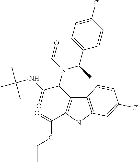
C12=C(NC(C(=O)OCC)=C1C(N(C=O)C(C)C1=CC=C(Cl)C=C1)C(NC(C)(C)C)=O)C=C(Cl)C=C2
